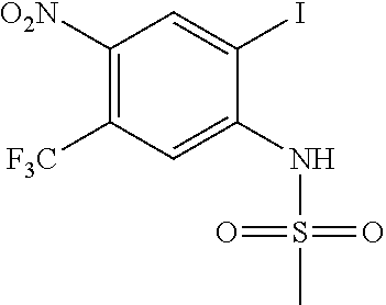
C1([O2N])=C([F3C])C=C(NS(=O)(=O)C)C(I)=C1
